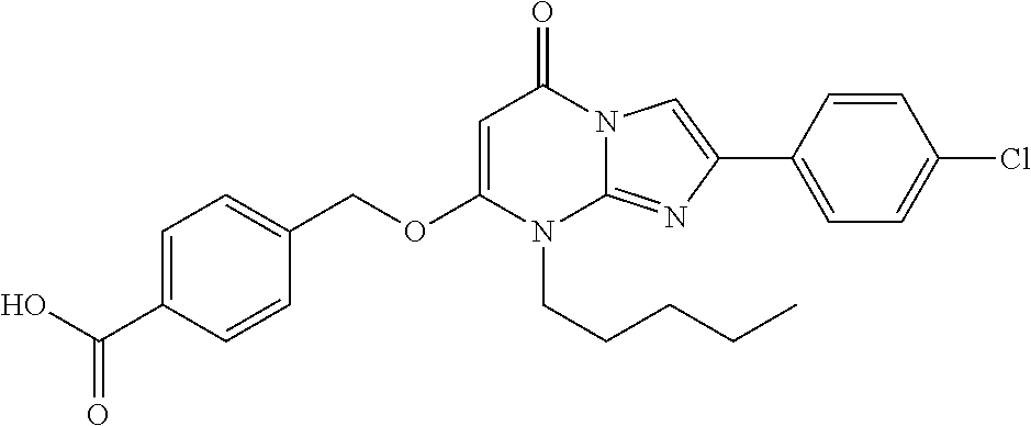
C1=C(C(O)=O)C=CC(COC2=CC(=O)N3C(=NC(C4=CC=C(Cl)C=C4)=C3)N2CCCCC)=C1
